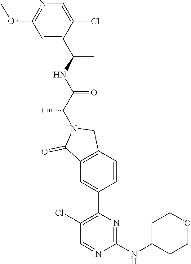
C1=C(Cl)C(C(NC(C(N2C(=O)C3=C(C2)C=CC(C2=C(Cl)C=NC(NC4CCOCC4)=N2)=C3)C)=O)C)=CC(O(C)C)=N1
